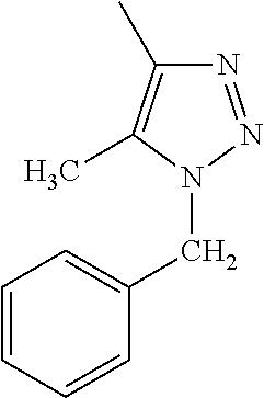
N1=NN(CC2=CC=CC=C2)C(C)=C1C
